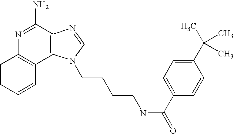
C1=CC=CC2=C1N=C(N)C1=C2N(CCCCNC(=O)C2=CC=C(C(C)(C)C)C=C2)C=N1
